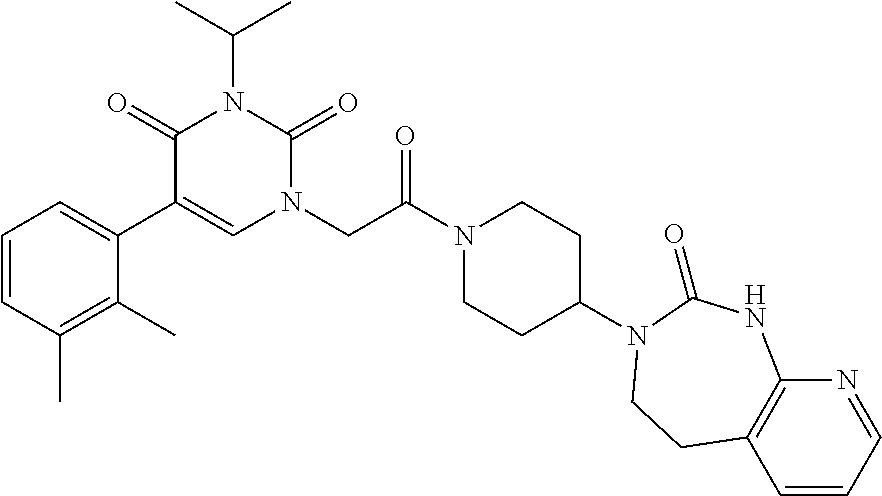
C1=CC(C)=C(C)C(C2=CN(CC(N3CCC(N4C(=O)NC5=C(C=CC=N5)CC4)CC3)=O)C(=O)N(C(C)C)C2=O)=C1
